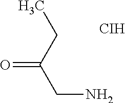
O=C(CN)CC.[CIH]
